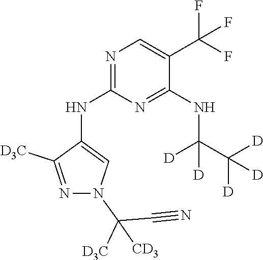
N1=C(NC2=CN(C(C#N)([D3C])[CD3])N=C2[D3C])N=C(NC([D])(C([D])([D])[D])[D])C(C(F)(F)F)=C1
